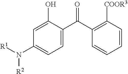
C1=CC([COOR3])=C(C(C2=CC=C(N([R2])[R1])C=C2O)=O)C=C1
